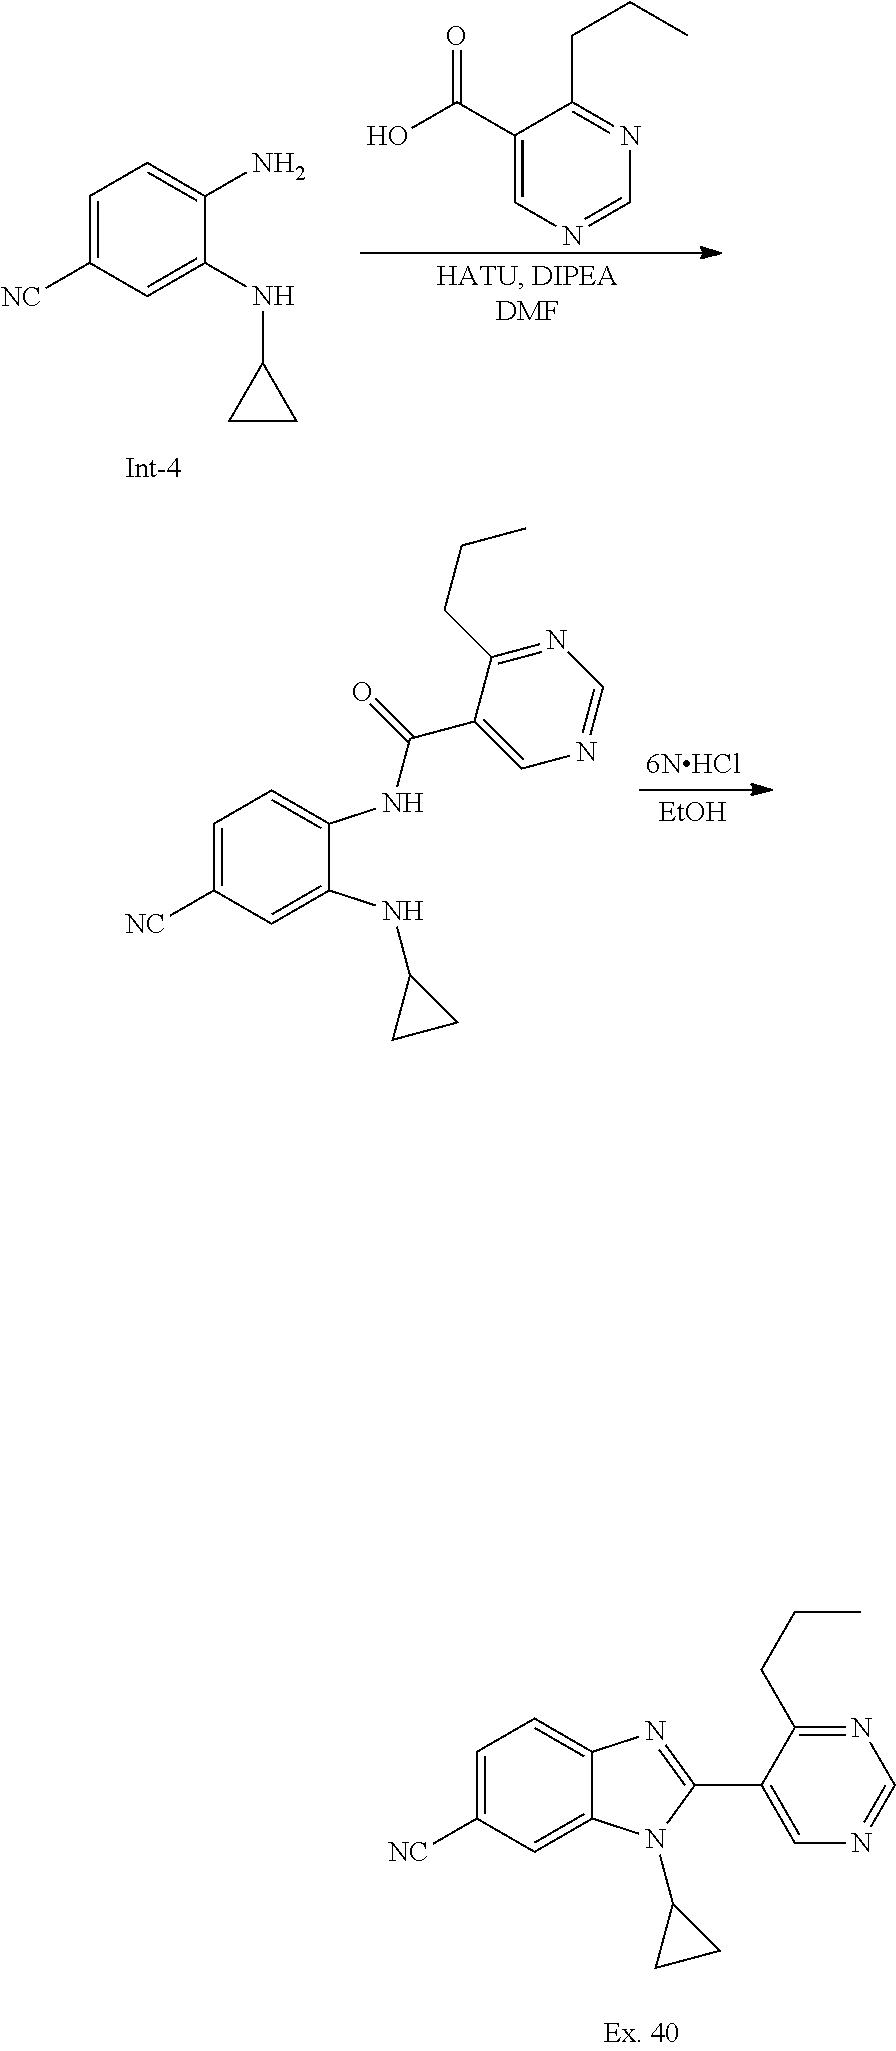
C1=C([NC])C=C(NC2CC2)C(N)=C1.N1=C(CCC)C(C(O)=O)=CN=C1.C1=C([NC])C=C(NC2CC2)C(NC(C2=CN=CN=C2CCC)=O)=C1.[EtOH].[6NHCl].C1=C([NC])C=C2C(=C1)N=C(C1=CN=CN=C1CCC)N2C1CC1
